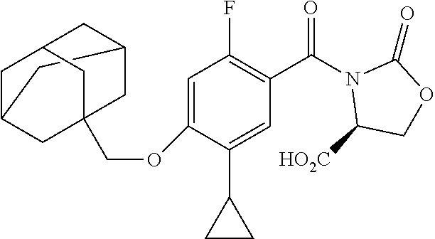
C12CC3CC(CC(COC4=CC(F)=C(C(N5C([HO2C])COC5=O)=O)C=C4C4CC4)(C3)C1)C2
